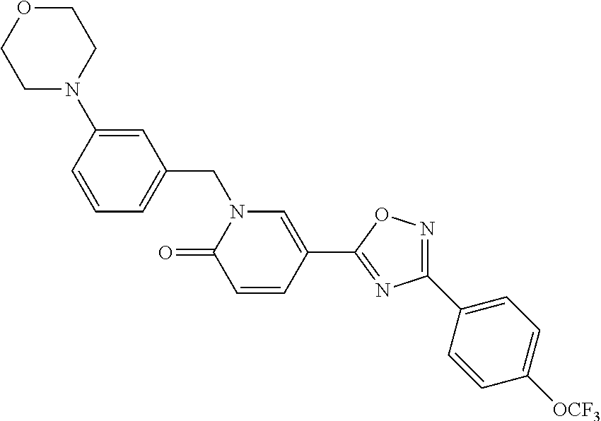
C1=CC(N2CCOCC2)=CC(CN2C(=O)C=CC(C3=NC(C4=CC=C([OCF3])C=C4)=NO3)=C2)=C1
